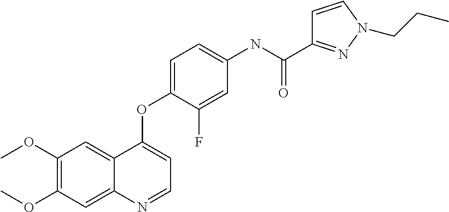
C1(OC)=C(OC)C=C2C(=C1)C(OC1=CC=C(NC(C3=NN(CCC)C=C3)=O)C=C1F)=CC=N2
